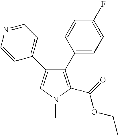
C1(C2=CC=C(F)C=C2)=C(C(=O)OCC)N(C)C=C1C1=CC=NC=C1
